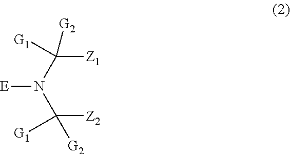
C([Z2])(N(C([Z1])([G2])[G1])[E])([G1])[G2]
